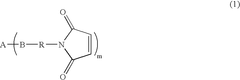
[A]B[R]N1C(=O)C=CC1=O
